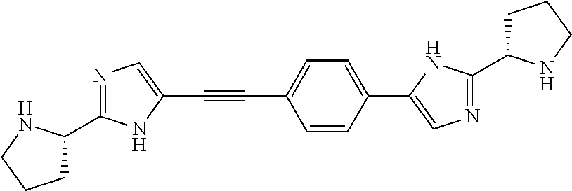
C1=CC(C2=CN=C(C3CCCN3)N2)=CC=C1C#CC1=CN=C(C2CCCN2)N1
